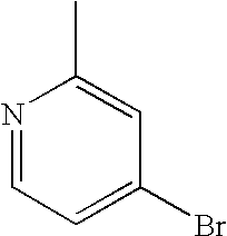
N1=CC=C(Br)C=C1C
